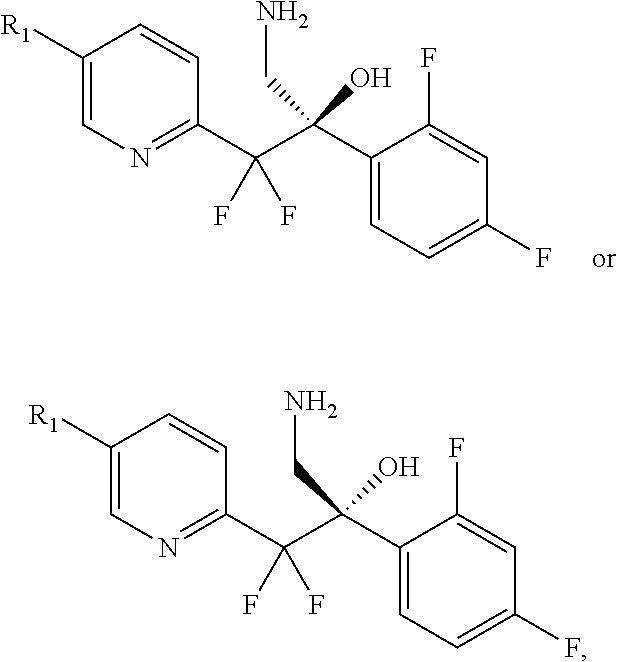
[R1]C1=CN=C(C(C(O)(C2=CC=C(F)C=C2F)CN)(F)F)C=C1.[R1]C1=CN=C(C(C(O)(C2=CC=C(F)C=C2F)CN)(F)F)C=C1
